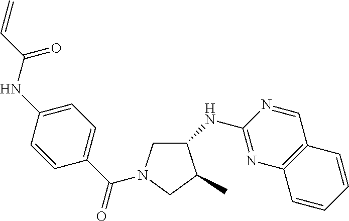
C1(NC2=NC3=C(C=N2)C=CC=C3)CN(C(C2=CC=C(NC(=O)C=C)C=C2)=O)CC1C
